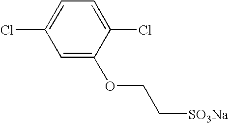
C1=C(OCC[SO3Na])C(Cl)=CC=C1Cl
